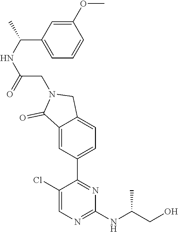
C1(Cl)=CN=C(NC(CO)C)N=C1C1=CC=C2C(=C1)C(=O)N(CC(NC(C1=CC=CC(OC)=C1)C)=O)C2
